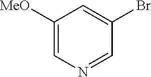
C1([MeO])=CN=CC(Br)=C1
